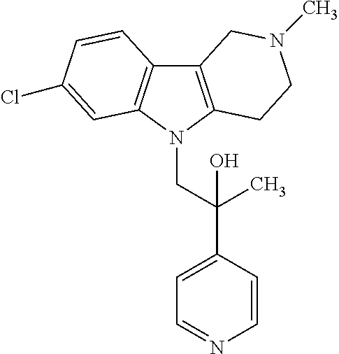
C12=C(N(CC(C3=CC=NC=C3)(C)O)C3=C1C=CC(Cl)=C3)CCN(C)C2
